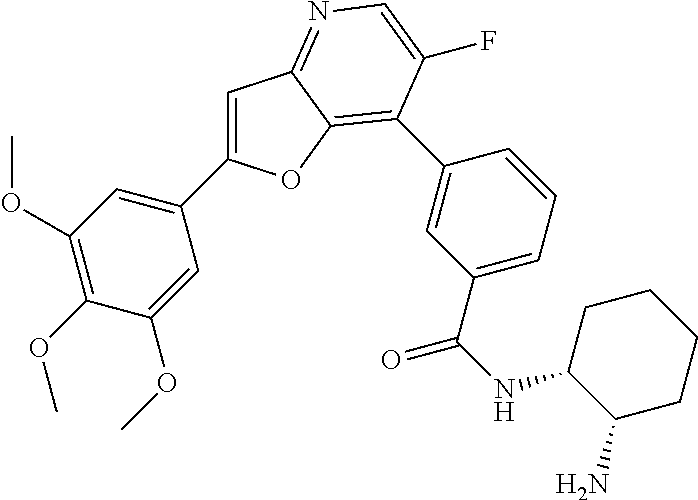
C1=C(C2=CC(OC)=C(OC)C(OC)=C2)OC2=C(C3=CC(C(NC4CCCCC4N)=O)=CC=C3)C(F)=CN=C12
